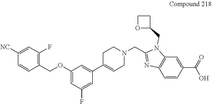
C1=C([NC])C=CC(COC2=CC(F)=CC(C3=CCN(CC4=NC5=C(C=C(C(=O)O)C=C5)N4CC4CCO4)CC3)=C2)=C1F
